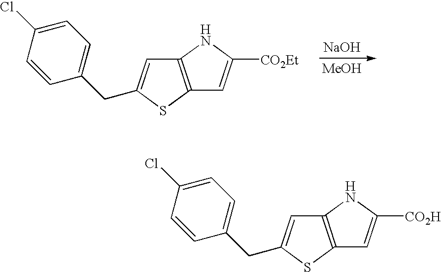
[NaOH].[MeOH].C1(CC2=CC3=C(S2)C=C([CO2Et])N3)=CC=C(Cl)C=C1.C1(CC2=CC3=C(S2)C=C([CO2H])N3)=CC=C(Cl)C=C1
